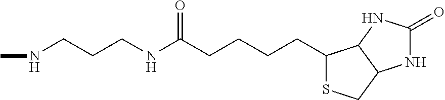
CNCCCNC(CCCCC1SCC2C1NC(=O)N2)=O
